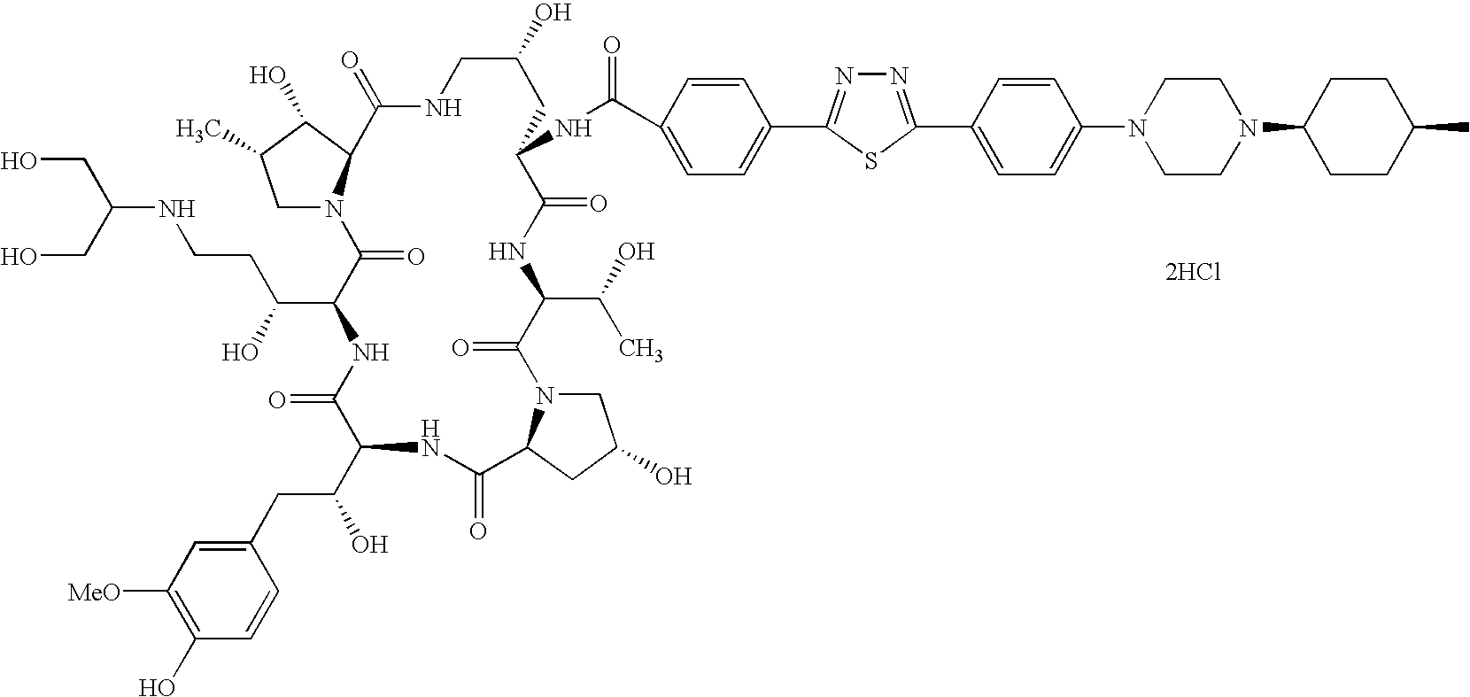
[2HCl].C1N2C(C(O)C1C)C(=O)NCC(O)CC(NC(=O)C1=CC=C(C3=NN=C(C4=CC=C(N5CCN(C6CCC(C)CC6)CC5)C=C4)S3)C=C1)C(=O)NC(C(O)C)C(=O)N1CC(O)CC1C(=O)NC(C(CC1=CC([MeO])=C(O)C=C1)O)C(=O)NC(C(O)CCNC(CO)CO)C2=O
